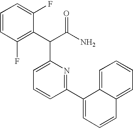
C1=CC=C(F)C(C(C(N)=O)C2=CC=CC(C3=CC=CC4=CC=CC=C34)=N2)=C1F
